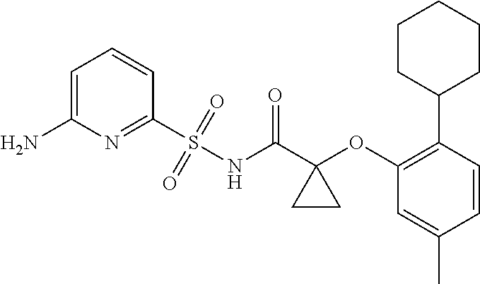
C1=C(N)N=C(S(NC(C2(OC3=C(C4CCCCC4)C=CC(C)=C3)CC2)=O)(=O)=O)C=C1
